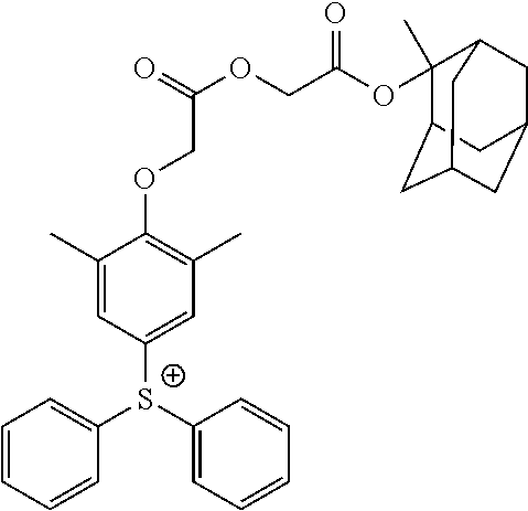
C1=CC=CC([S+](C2=CC=CC=C2)C2=CC(C)=C(OCC(OCC(OC3(C)C4CC5CC(CC3C5)C4)=O)=O)C(C)=C2)=C1
